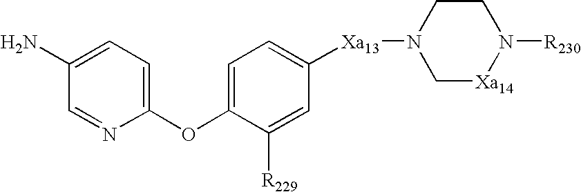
C1(OC2=CC=C([Xa13]N3C[Xa14]N([R230])CC3)C=C2[R229])=CC=C(N)C=N1
